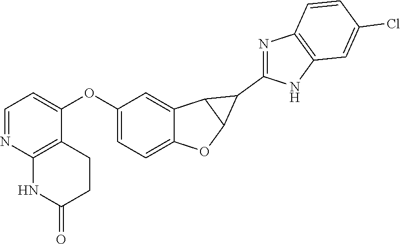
C1(OC2=CC=NC3=C2CCC(=O)N3)=CC=C2C(=C1)C1C(O2)C1C1=NC2=C(N1)C=C(Cl)C=C2
